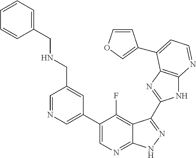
C1=NC=C(C2=CN=C3C(=C2F)C(C2=NC4=C(N2)N=CC=C4C2=COC=C2)=NN3)C=C1CNCC1=CC=CC=C1
